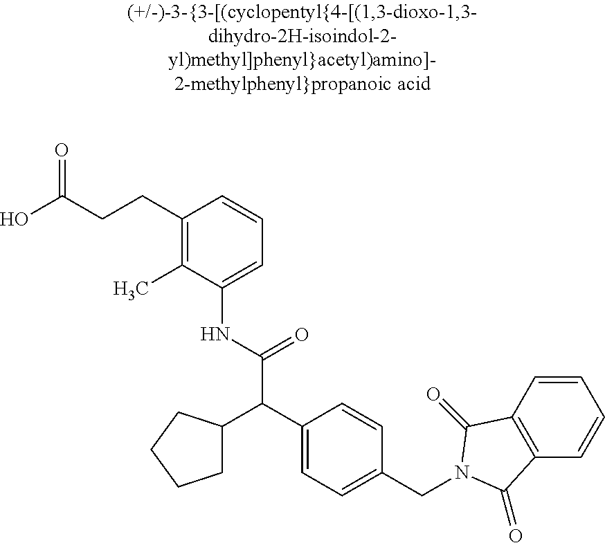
OC(CCC1=C(C)C(NC(C(C2=CC=C(CN3C(=O)C4=C(C=CC=C4)C3=O)C=C2)C2CCCC2)=O)=CC=C1)=O
